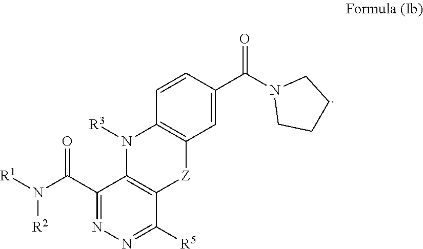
C1([R5])=NN=C(C(N([R1])[R2])=O)C2=C1[Z]C1=C(N2[R3])C=CC(C(N2CCCC2)=O)=C1
